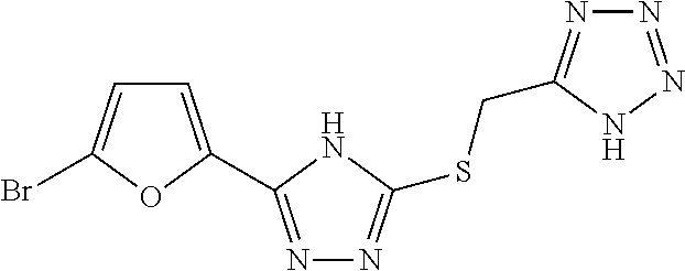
N1=C(C2=CC=C(Br)O2)NC(SCC2=NN=NN2)=N1
